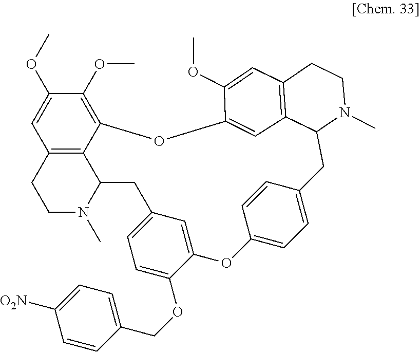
C12=C3C(N(C)CC1)CC1=CC=C(OCC4=CC=C([O2N])C=C4)C(=C1)OC1=CC=C(C=C1)CC1N(C)CCC4=C1C=C(OC3=C(OC)C(OC)=C2)C(OC)=C4
